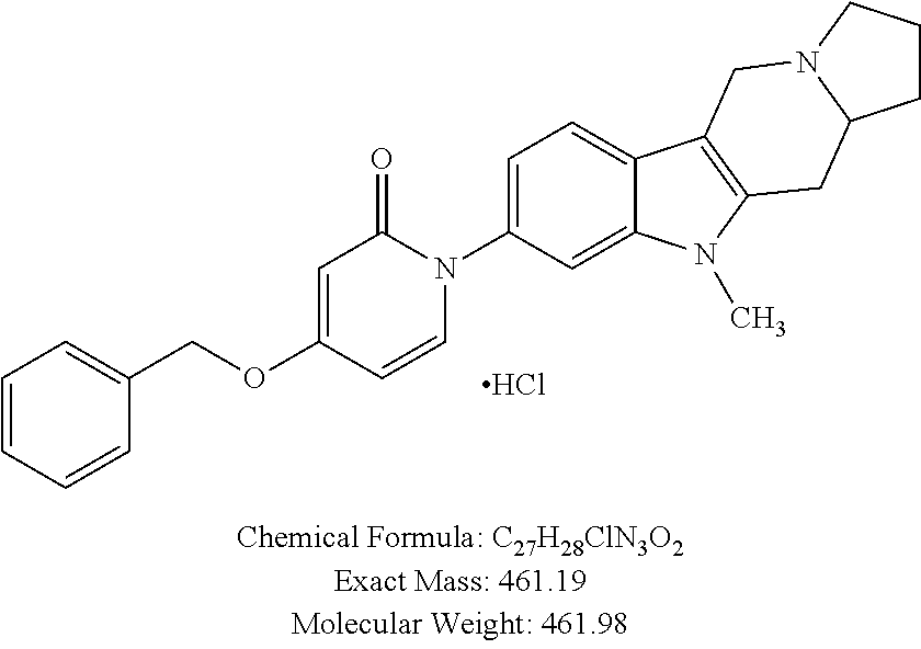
C1=C(N2C(=O)C=C(OCC3=CC=CC=C3)C=C2)C=C2C(=C1)C1=C(N2C)CC2N(C1)CCC2.Cl
